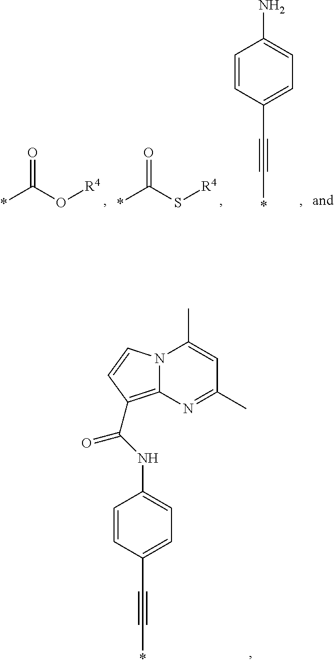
*C(O[R4])=O.*C(S[R4])=O.C1=CC(C#C*)=CC=C1N.C1=CC(C#C*)=CC=C1NC(=O)C1=C2N(C(C)=CC(C)=N2)C=C1
